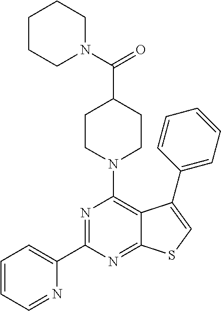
C1(C2=NC(N3CCC(C(N4CCCCC4)=O)CC3)=C3C(=N2)SC=C3C2=CC=CC=C2)=CC=CC=N1
